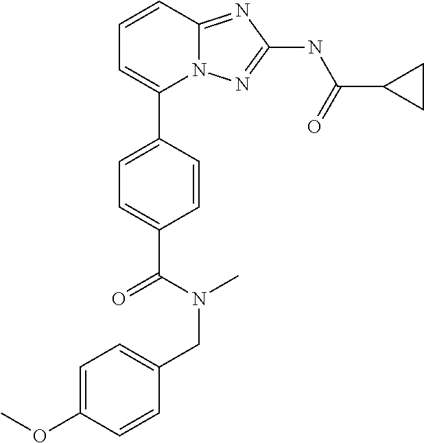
C1=CC2=NC(NC(=O)C3CC3)=NN2C(C2=CC=C(C(N(C)CC3=CC=C(OC)C=C3)=O)C=C2)=C1
